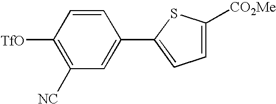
[TfO]C1=C([NC])C=C(C2=CC=C([CO2Me])S2)C=C1
